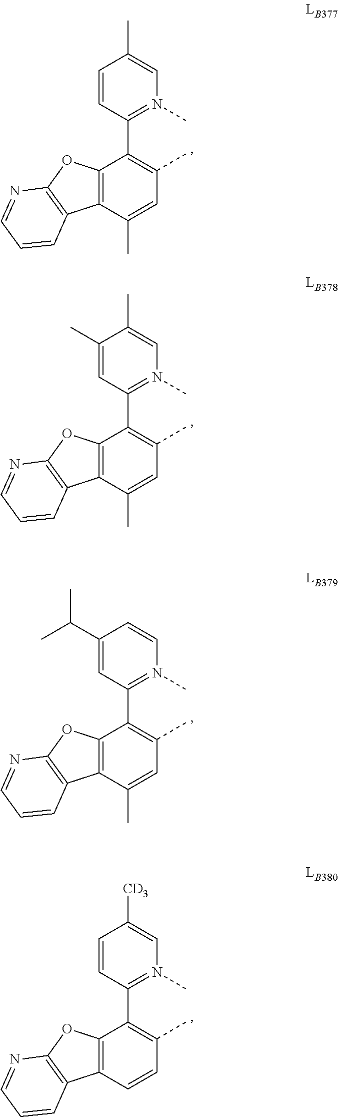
C1(C)=CC(C)=C(C2=N(C)C=C(C)C=C2)C2=C1C1=C(O2)N=CC=C1.C1(C)=CC(C)=C(C2=N(C)C=C(C)C(C)=C2)C2=C1C1=C(O2)N=CC=C1.C1(C)=CC(C)=C(C2=N(C)C=CC(C(C)C)=C2)C2=C1C1=C(O2)N=CC=C1.C1=CC(C)=C(C2=N(C)C=C([CD3])C=C2)C2=C1C1=C(O2)N=CC=C1
